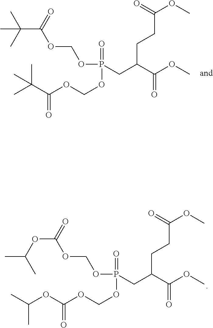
C(C(=O)OCOP(=O)(CC(C(OC)=O)CCC(OC)=O)OCOC(C(C)(C)C)=O)(C)(C)C.O(C(=O)OCOP(=O)(CC(C(OC)=O)CCC(OC)=O)OCOC(OC(C)C)=O)C(C)C
